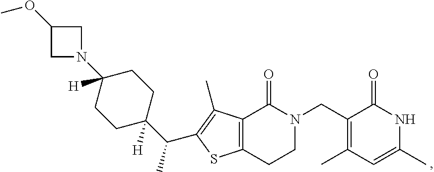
C12=C(C(C)=C(C(C)C3([H])CCC(N4CC(OC)C4)([H])CC3)S1)C(=O)N(CC1=C(C)C=C(C)NC1=O)CC2
